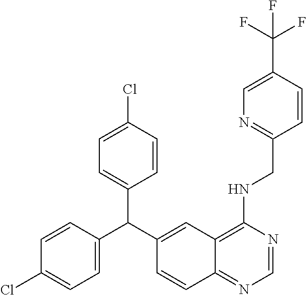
C1=CC(C(C2=CC3=C(NCC4=NC=C(C(F)(F)F)C=C4)N=CN=C3C=C2)C2=CC=C(Cl)C=C2)=CC=C1Cl
